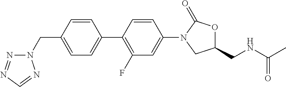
N1(CC2=CC=C(C3=C(F)C=C(N4CC(CNC(C)=O)OC4=O)C=C3)C=C2)N=NC=N1
